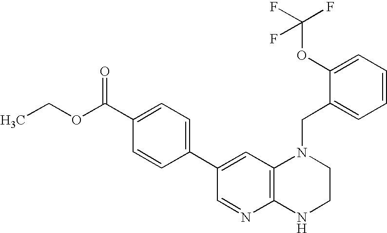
C(N1C2=C(NCC1)N=CC(C1=CC=C(C(OCC)=O)C=C1)=C2)C1=CC=CC=C1OC(F)(F)F
